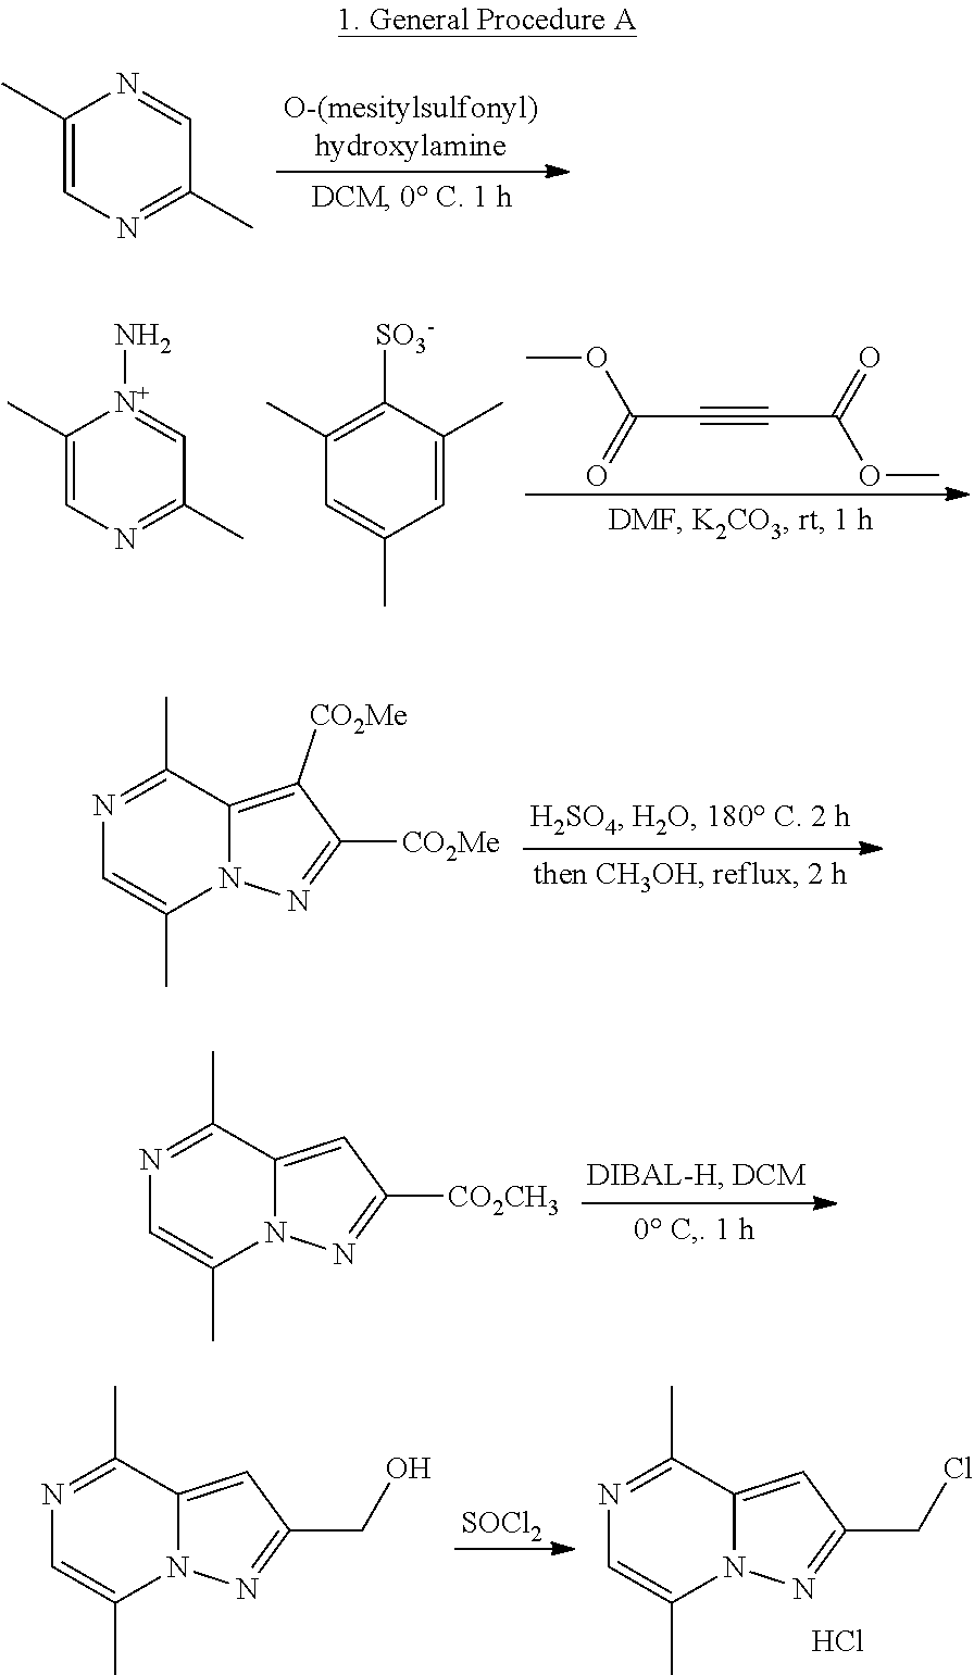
N1=C(C)C=NC(C)=C1.N1=C(C)C=[N+](N)C(C)=C1.C1(C)=CC(C)=C([SO3-])C(C)=C1.C(C#CC(OC)=O)(OC)=O.N1=C(C)C2=CC([CO2CH3])=NN2C(C)=C1.[SOCl2].N1=C(C)C2=CC(CO)=NN2C(C)=C1.N1=C(C)C2=CC(CCl)=NN2C(C)=C1.Cl.N1=C(C)C2=C([CO2Me])C([CO2Me])=NN2C(C)=C1
